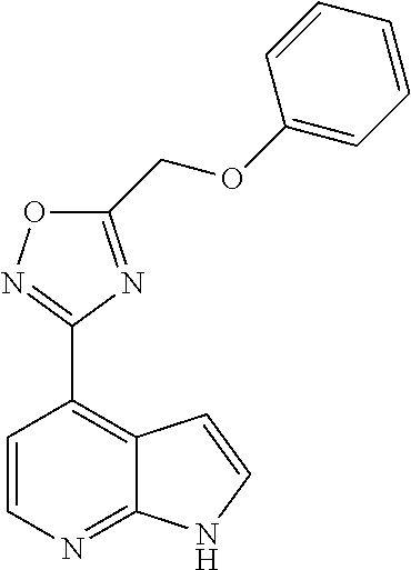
C1=CN=C2C(=C1C1=NOC(COC3=CC=CC=C3)=N1)C=CN2
